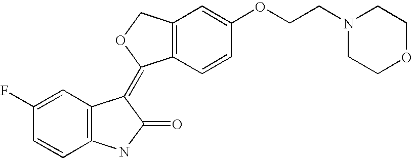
C1=C(F)C=CC2=C1C(=C1C3=C(C=C(OCCN4CCOCC4)C=C3)CO1)C(=O)N2
